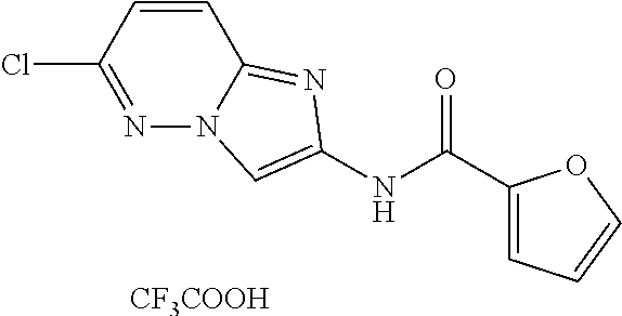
[CF3COOH].C1(Cl)=NN2C(=NC(NC(C3=CC=CO3)=O)=C2)C=C1
